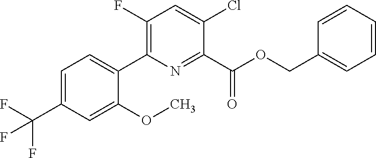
C1=CC=C(COC(C2=NC(C3=CC=C(C(F)(F)F)C=C3OC)=C(F)C=C2Cl)=O)C=C1
